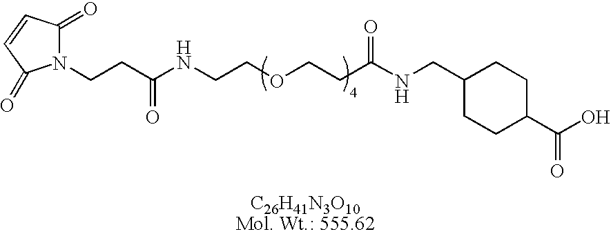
N1(CCC(NCCOCCC(NCC2CCC(C(O)=O)CC2)=O)=O)C(=O)C=CC1=O
